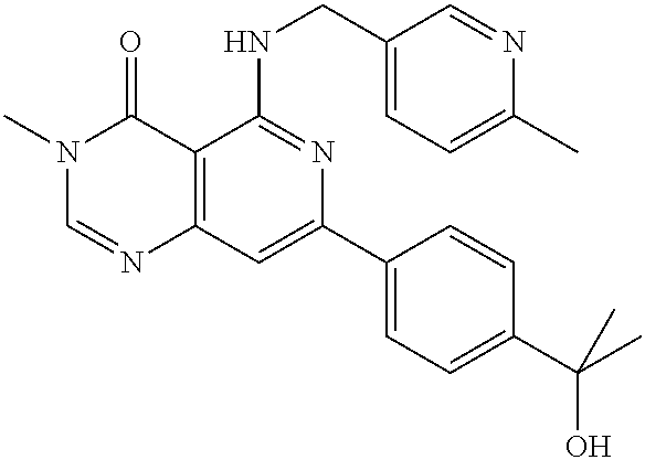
C12=C(C=C(C3=CC=C(C(C)(O)C)C=C3)N=C1NCC1=CC=C(C)N=C1)N=CN(C)C2=O
